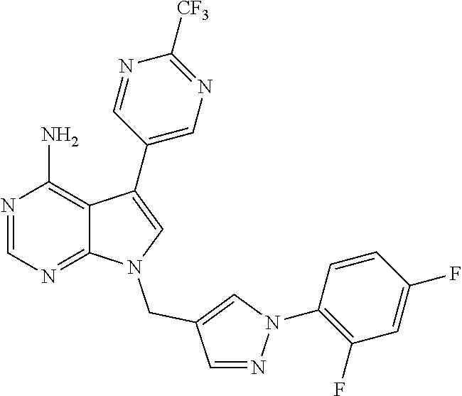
N1=CN=C2C(=C1N)C(C1=CN=C([CF3])N=C1)=CN2CC1=CN(C2=C(F)C=C(F)C=C2)N=C1
